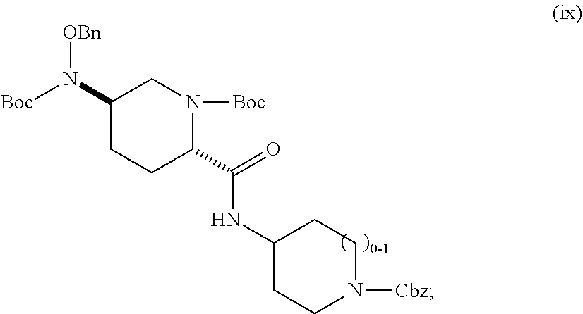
C1(N([Boc])[OBn])CCC(C(=O)NC2CCN([Cbz])CC2)N([Boc])C1
